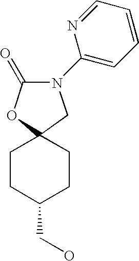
C1CC(CO)CCC12CN(C1=CC=CC=N1)C(=O)O2
